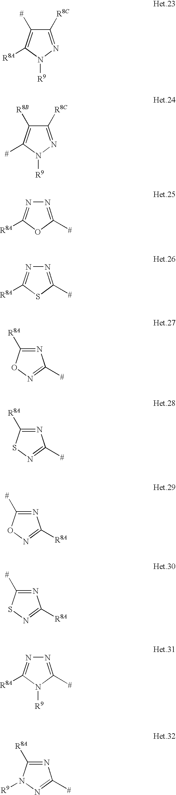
C1([R8C])=NN([R9])C([R8A])=C1[#].C1([R8C])=NN([R9])C([#])=C1[R8B].N1=C([#])OC([R8A])=N1.N1=C([R8A])ON=C1[#].N1=C([#])SC([R8A])=N1.N1=C([R8A])SN=C1[#].N1=C([#])ON=C1[R8A].N1=C([#])SN=C1[R8A].N1=C([#])N([R9])C([R8A])=N1.N1=C([R8A])N([R9])N=C1[#]
